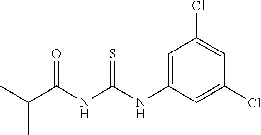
C1=C(NC(NC(C(C)C)=O)=S)C=C(Cl)C=C1Cl
